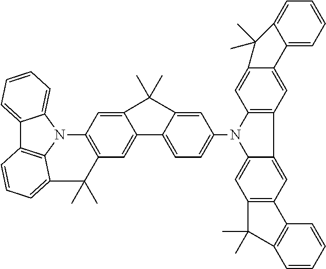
C12=CC=CC=C1N1C3=C2C=CC=C3C(C)(C)C2=C1C=C1C(=C2)C2=CC=C(N3C4=C(C=C5C(=C4)C(C)(C)C4=CC=CC=C54)C4=CC5=C(C=C34)C(C)(C)C3=C5C=CC=C3)C=C2C1(C)C
